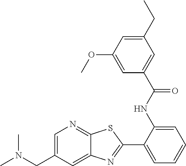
C1=C(CN(C)C)C=C2C(=N1)SC(C1=CC=CC=C1NC(C1=CC(CC)=CC(OC)=C1)=O)=N2
